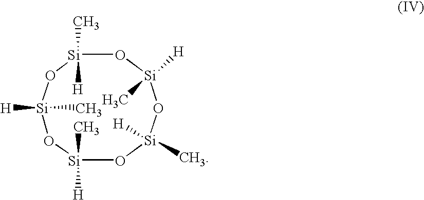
O1[Si](C)([H])O[Si](C)([H])O[Si]([H])(C)O[Si]([H])(C)O[Si]1(C)[H]
